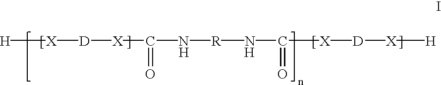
[H][X][D][X]C(N[R]NC([X][D][X][H])=O)=O.[H].[H]
